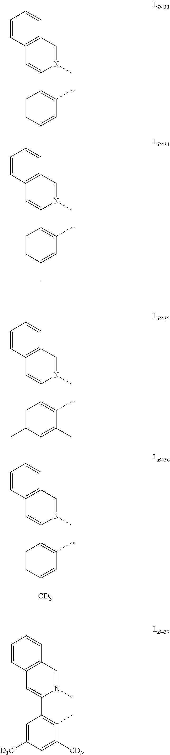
C12=C(C=N(C)C(C3=C(C)C=C(C)C=C3)=C1)C=CC=C2.C12=C(C=N(C)C(C3=C(C)C=CC=C3)=C1)C=CC=C2.C12=C(C=N(C)C(C3=C(C)C(C)=CC(C)=C3)=C1)C=CC=C2.C12=C(C=N(C)C(C3=C(C)C=C([CD3])C=C3)=C1)C=CC=C2.C12=C(C=N(C)C(C3=C(C)C([CD3])=CC([D3C])=C3)=C1)C=CC=C2
